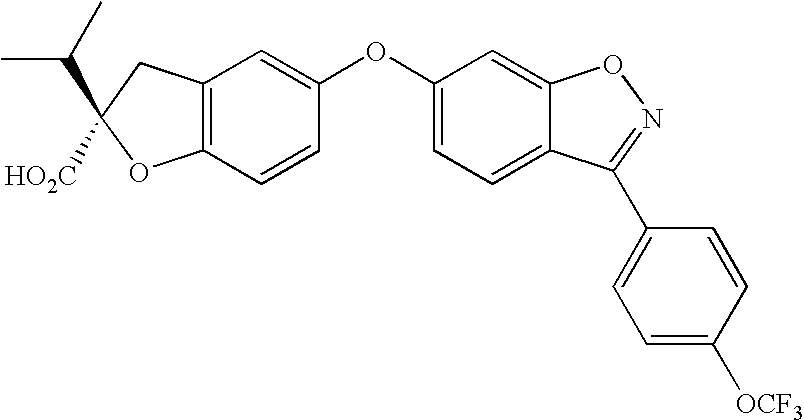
C12=C(C=CC(OC3=CC=C4C(=C3)ON=C4C3=CC=C([OCF3])C=C3)=C1)OC(C(C)C)([HO2C])C2
